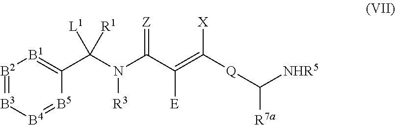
[B2]1=[B3][B4]=[B5]C(C(N(C(C(=C([Q]C([NHR5])[R7a])[X])[E])=[Z])[R3])([L1])[R1])=[B1]1
